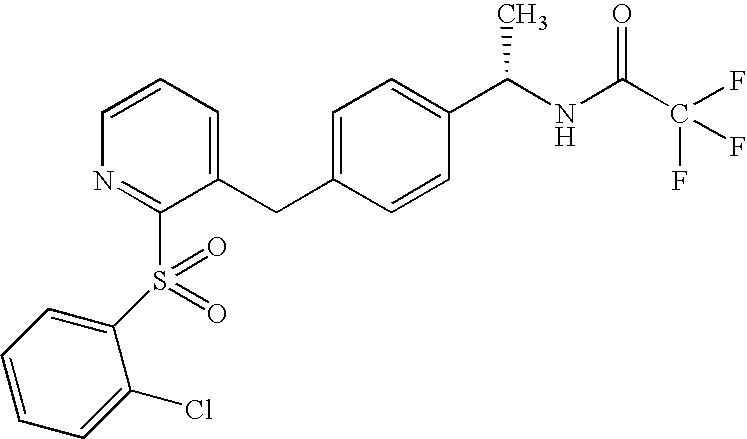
C(C1=CC=C(C(NC(C(F)(F)F)=O)C)C=C1)C1=CC=CN=C1S(=O)(C1=CC=CC=C1Cl)=O
